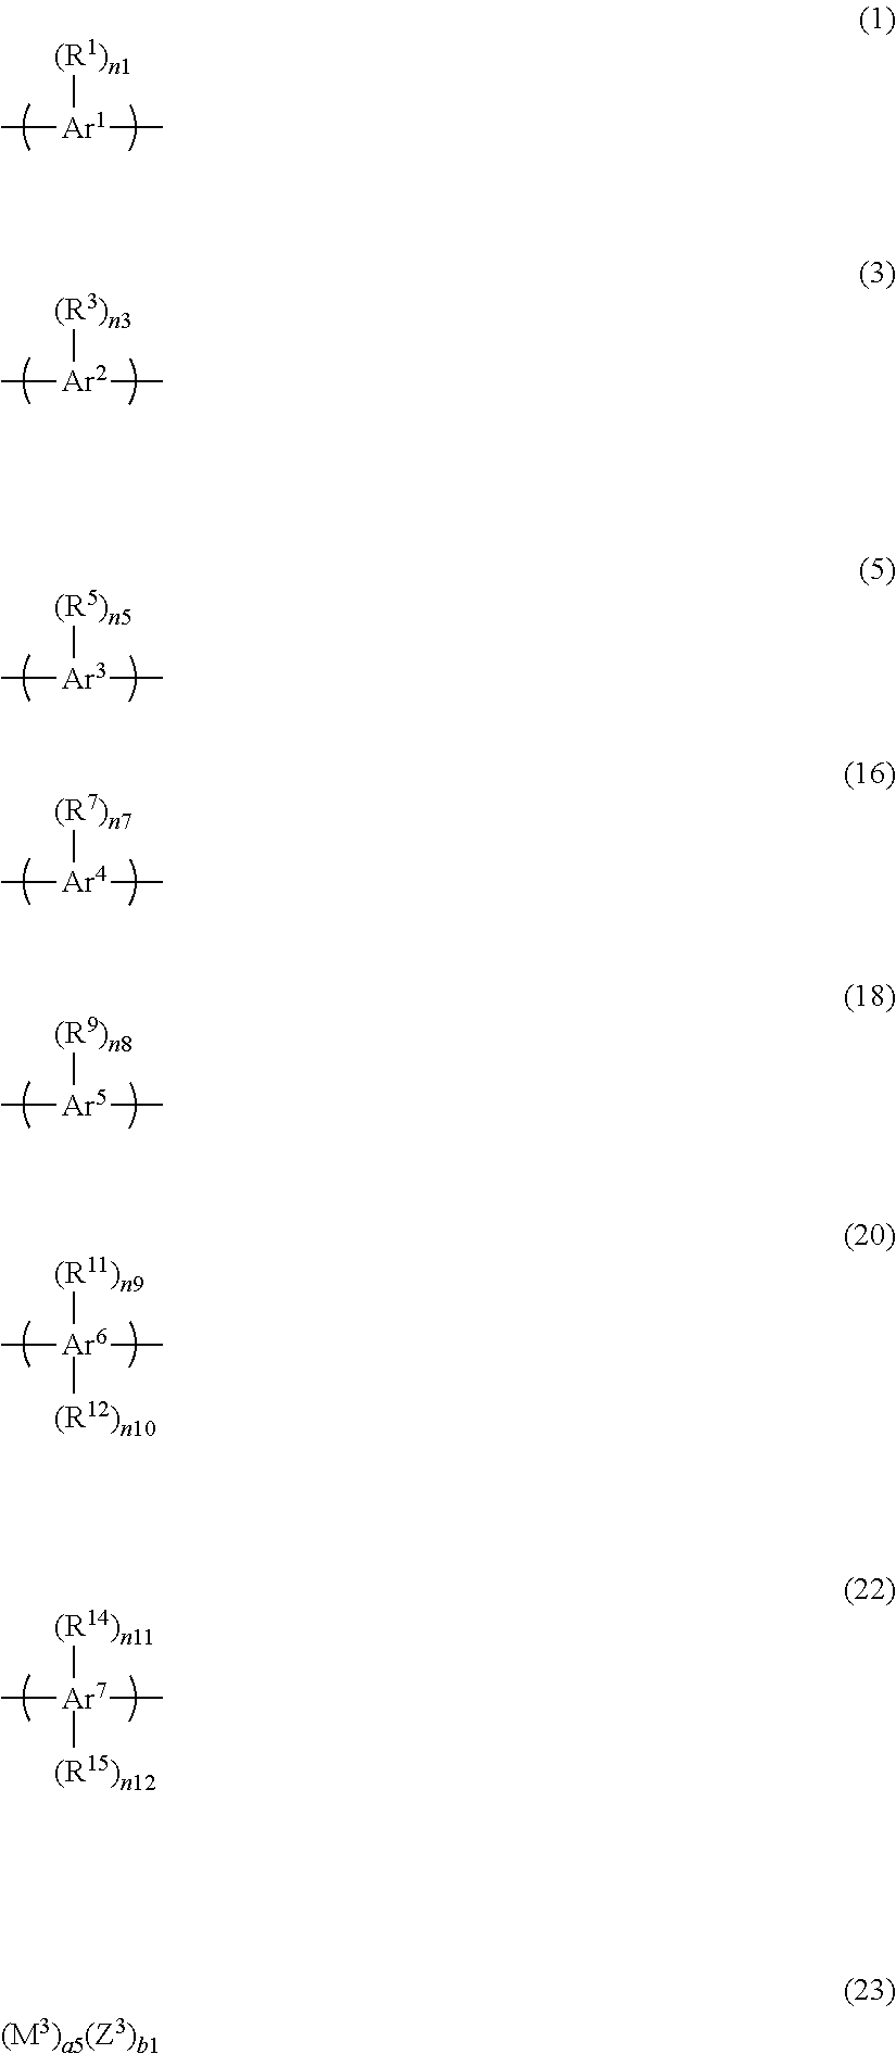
C[Ar2]([(R3)n3])C.C[Ar3]([(R5)n5])C.C[Ar4]([(R7)n7])C.C[Ar5]([(R9)n8])C.C[Ar6]([(R11)n9])(C)[(R12)n10].C[Ar7]([(R14)n11])(C)[(R15)n12].C[Ar1]([(R1)n1])C
